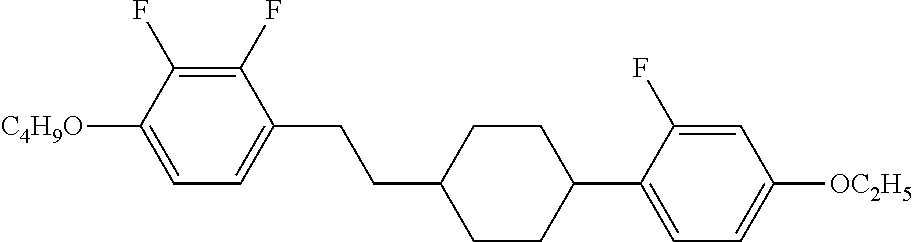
C1(F)=C(F)C([C4H9O])=CC=C1CCC1CCC(C2=CC=C([OC2H5])C=C2F)CC1
